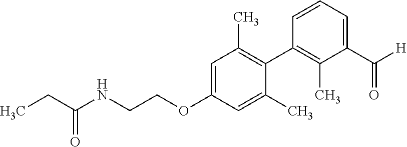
N(CCOC1=CC(C)=C(C2=C(C)C(C([H])=O)=CC=C2)C(C)=C1)C(CC)=O
